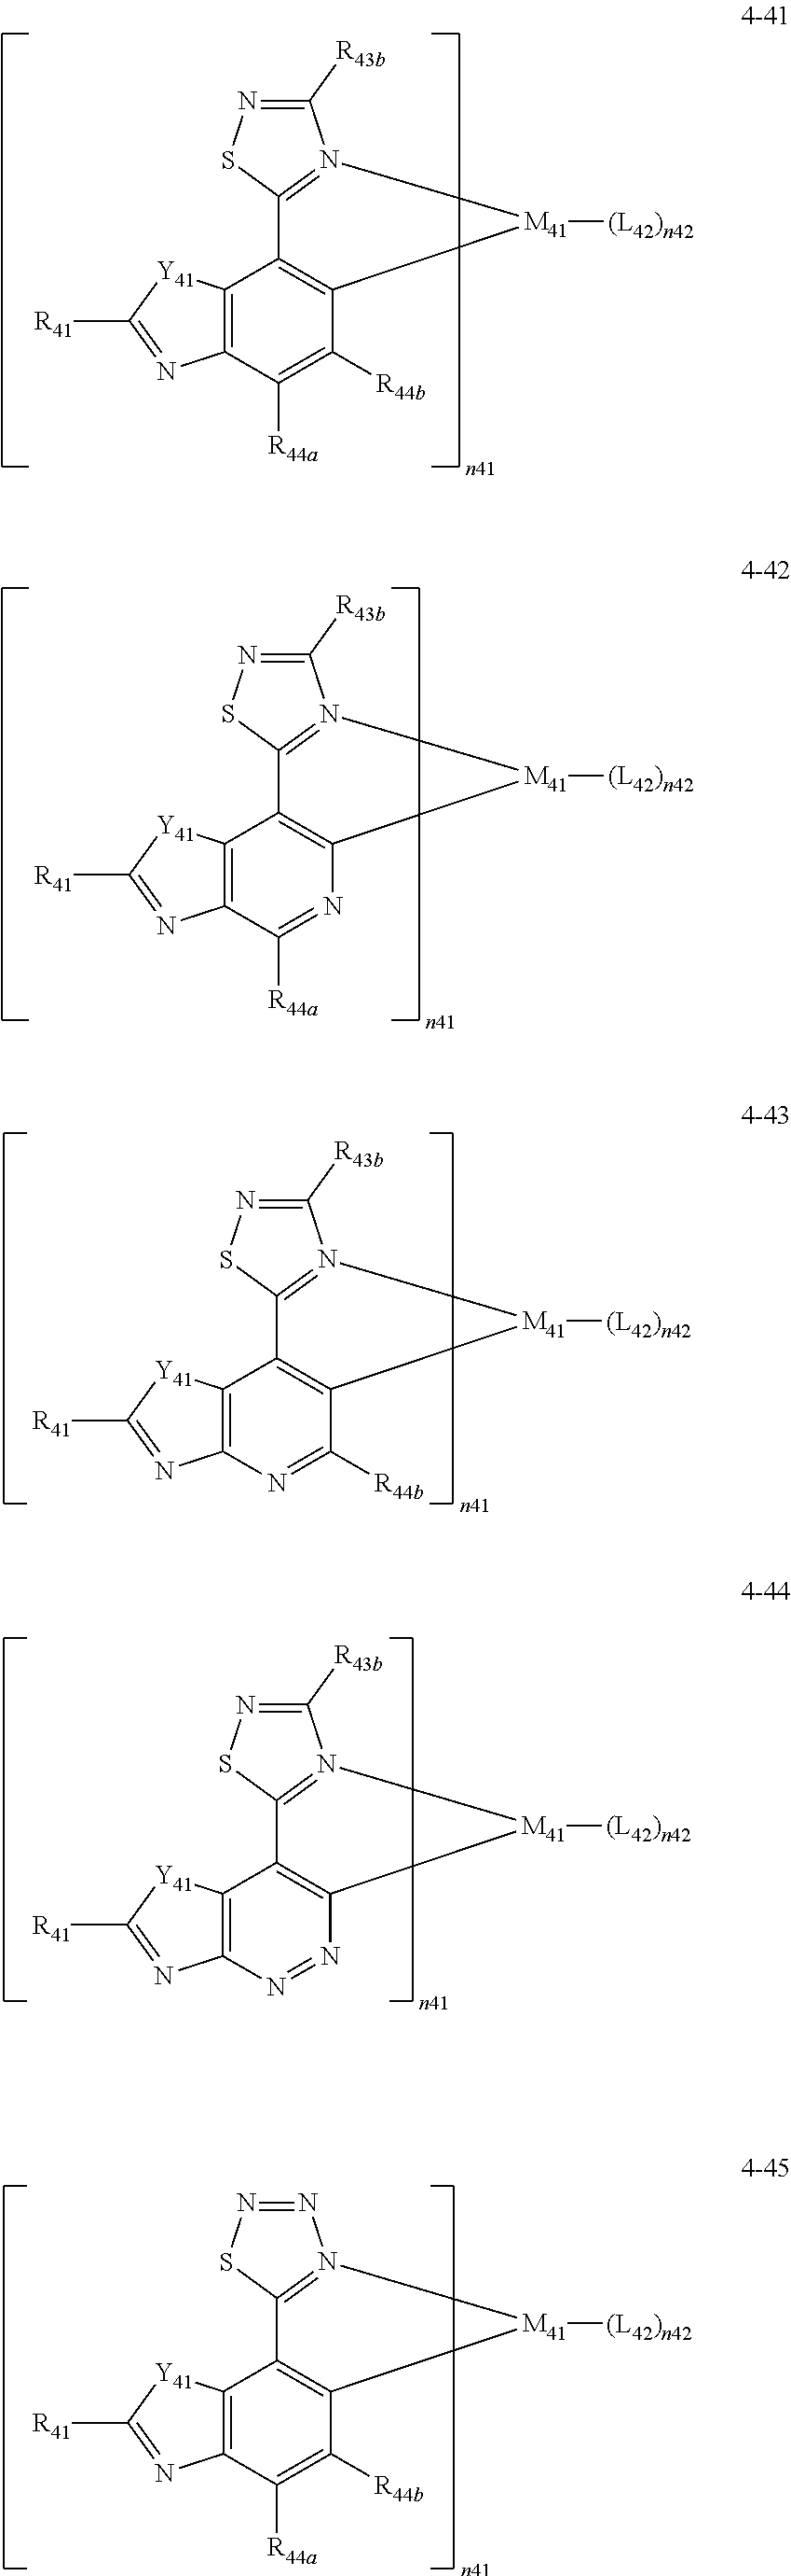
C1([R43b])=NSC2=N1[M41]([(L42)n42])C1=C2C2=C(C([R44a])=C1[R44b])N=C([R41])[Y41]2.C1([R43b])=NSC2=N1[M41]([(L42)n42])C1=C2C2=C(C([R44a])=N1)N=C([R41])[Y41]2.C1([R43b])=NSC2=N1[M41]([(L42)n42])C1=C2C2=C(N=C1[R44b])N=C([R41])[Y41]2.C1([R43b])=NSC2=N1[M41]([(L42)n42])C1=C2C2=C(N=N1)N=C([R41])[Y41]2.N1=NSC2=N1[M41]([(L42)n42])C1=C2C2=C(C([R44a])=C1[R44b])N=C([R41])[Y41]2
